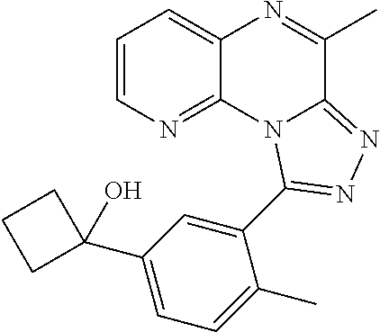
C1=CN=C2C(=C1)N=C(C)C1=NN=C(C3=CC(C4(O)CCC4)=CC=C3C)N21
